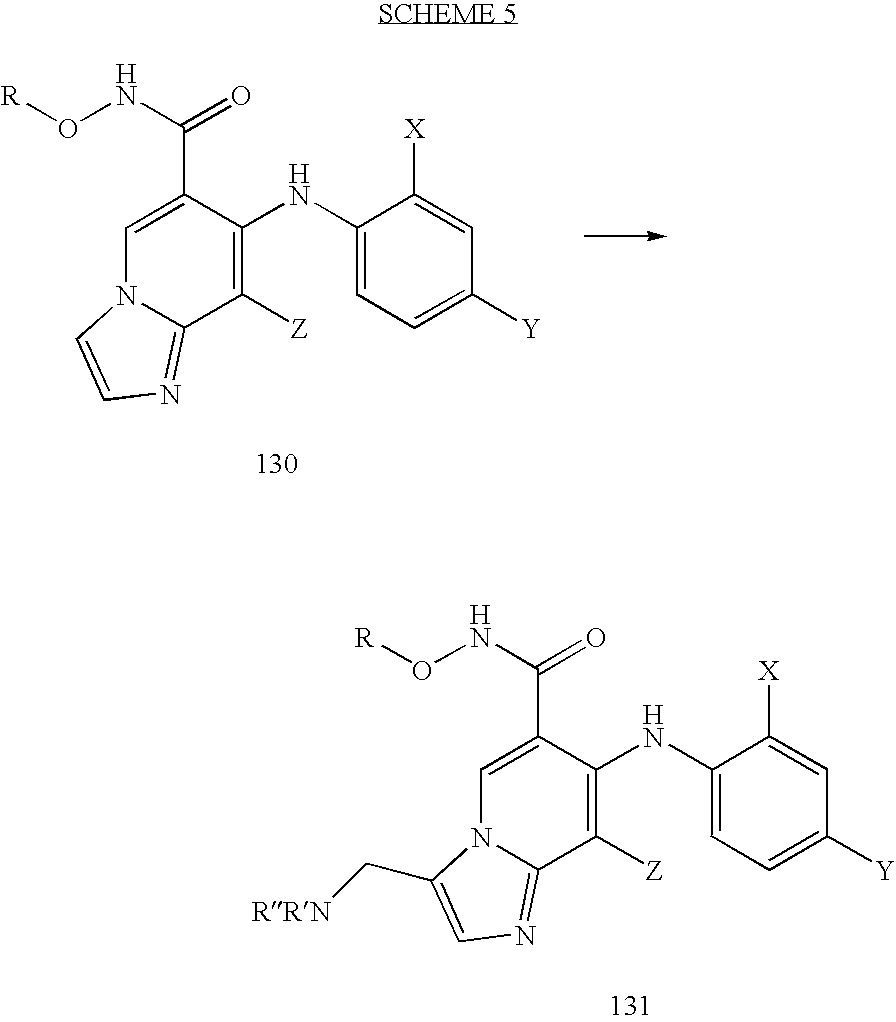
C1=C(C(NO[R])=O)C(NC2=CC=C([Y])C=C2[X])=C([Z])C2=NC=C(C[RRN])N12.C1=C(C(NO[R])=O)C(NC2=CC=C([Y])C=C2[X])=C([Z])C2=NC=CN12
